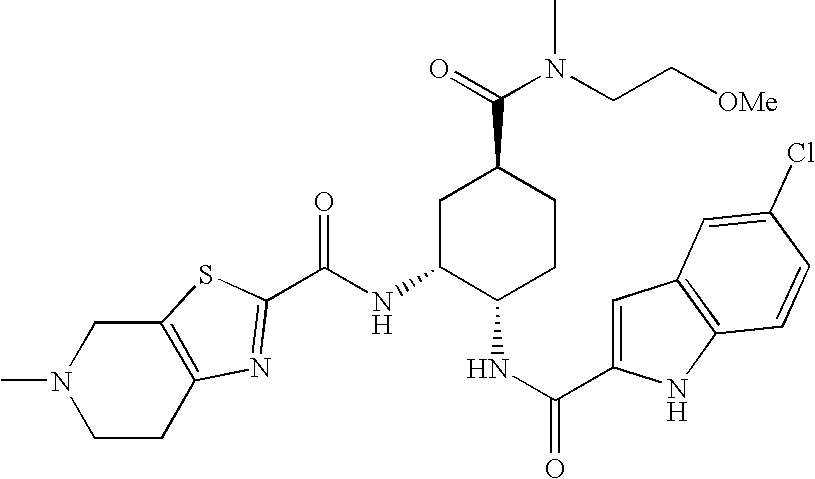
C12=C(SC(C(NC3C(NC(=O)C4=CC5=C(N4)C=CC(Cl)=C5)CCC(C(=O)N(CC[OMe])C)C3)=O)=N1)CN(C)CC2
